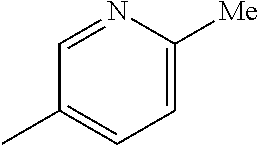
C1=NC([Me])=CC=C1C
